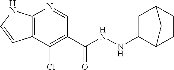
C12=C(NC=C1)N=CC(C(NNC1C3CCC(C1)C3)=O)=C2Cl
